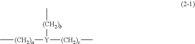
C[(CH2)a][Y]([(CH2)b]C)[(CH2)c]C
